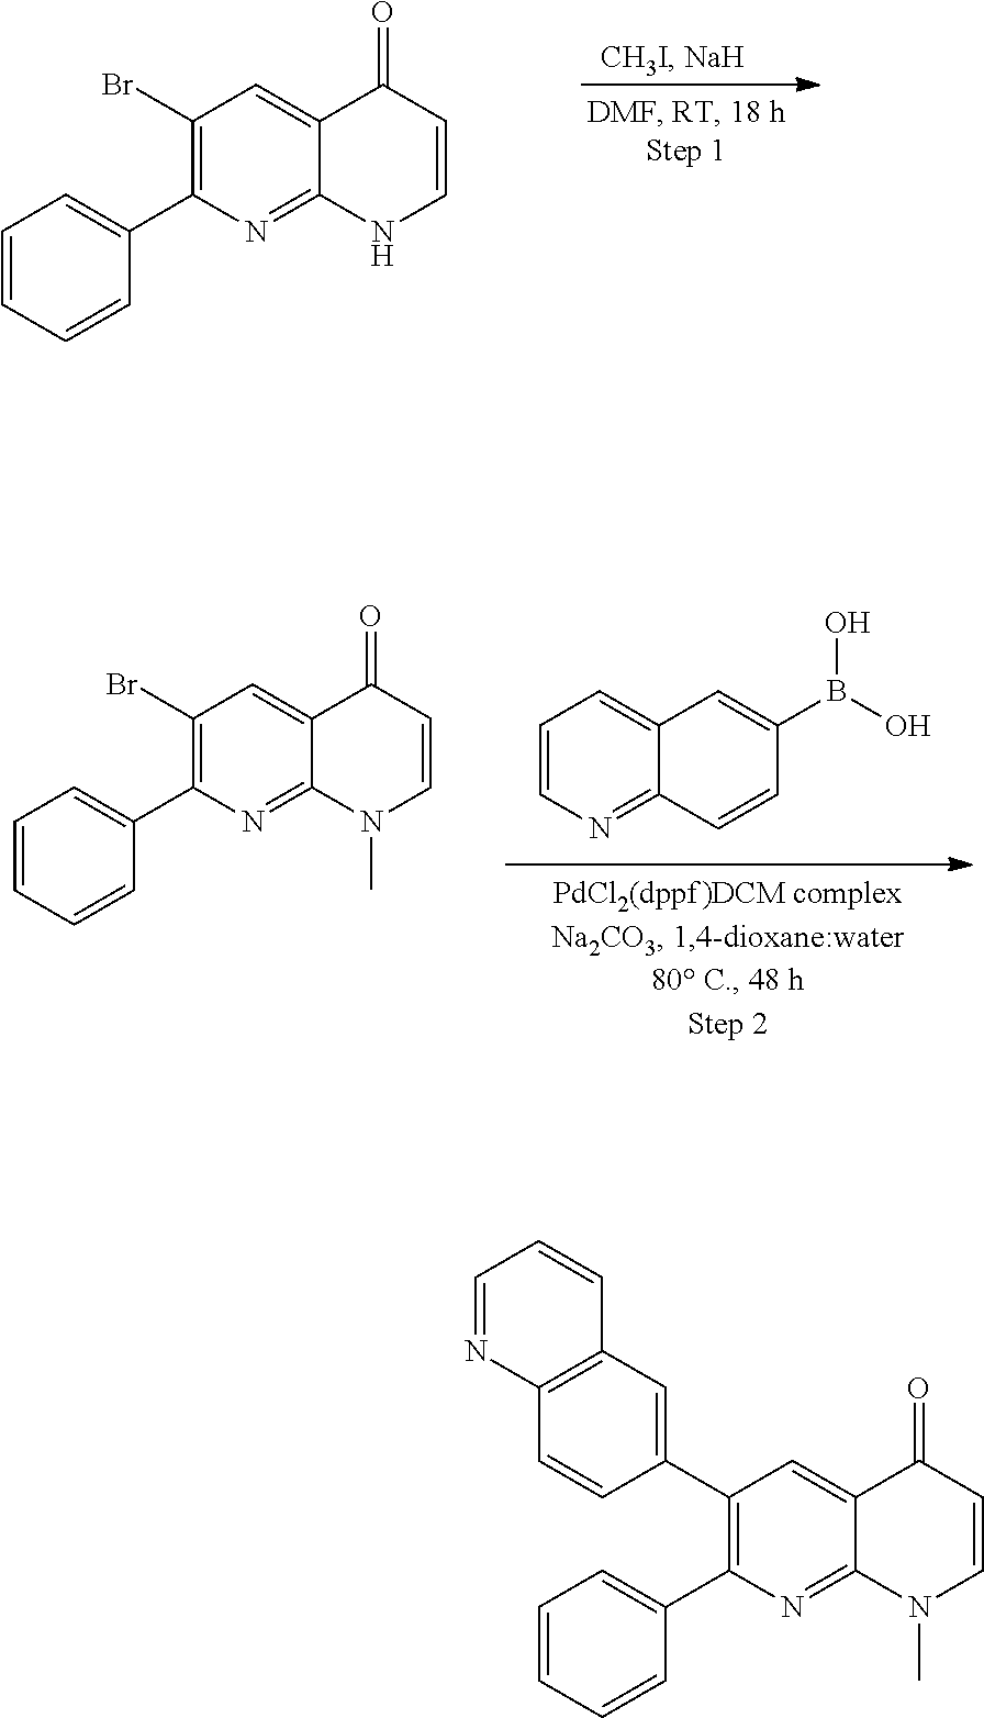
C1(Br)=C(C2=CC=CC=C2)N=C2C(=C1)C(=O)C=CN2.C1=CN=C2C(=C1)C=C(B(O)O)C=C2.C1(Br)=C(C2=CC=CC=C2)N=C2C(=C1)C(=O)C=CN2C.C1(C2=CC3=C(C=C2)N=CC=C3)=C(C2=CC=CC=C2)N=C2C(=C1)C(=O)C=CN2C
